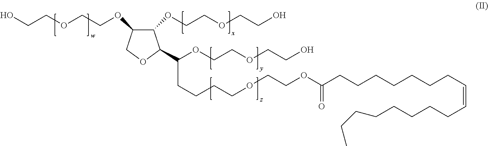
C(COCCOC1C(OCCOCCO)C(C(OCCOCCO)CCCCOCCOC(CCCCCCCC=CCCCCCCCC)=O)OC1)O
